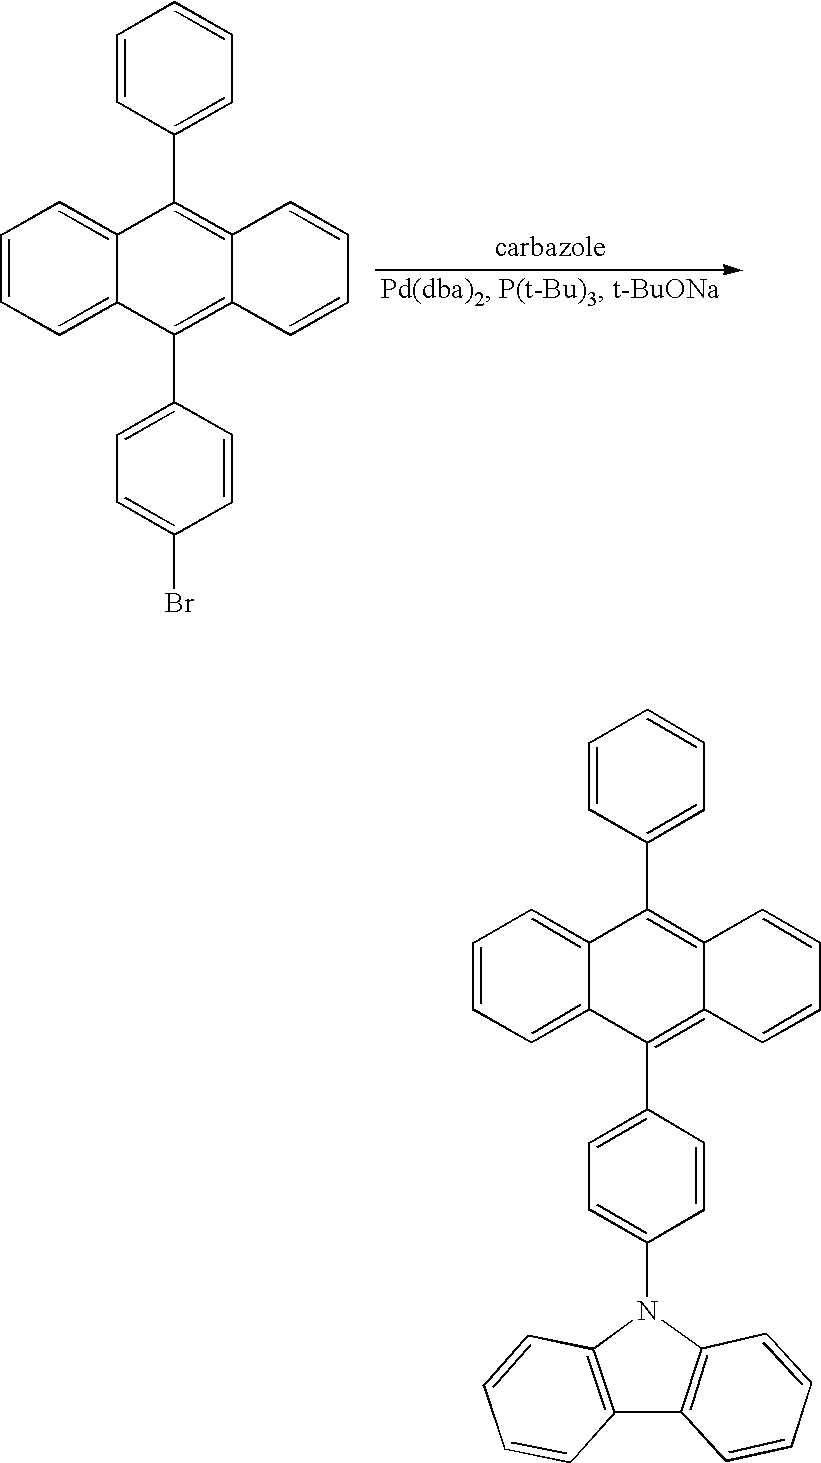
C1=CC(C2=C3C(=C(C4=CC=C(Br)C=C4)C4=CC=CC=C24)C=CC=C3)=CC=C1.C1=CC(C2=C3C=CC=CC3=C(C3=CC=C(N4C5=C(C6=C4C=CC=C6)C=CC=C5)C=C3)C3=CC=CC=C23)=CC=C1
